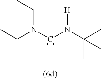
N(CN([H])C(C)(C)C)(CC)CC
